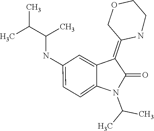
N1(C(C)C)C(=O)C(=C2COCCN2)C2=CC(NC(C(C)C)C)=CC=C12
